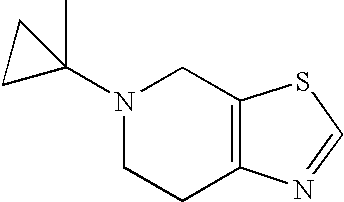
N1(C2(C)CC2)CCC2=C(C1)SC=N2
